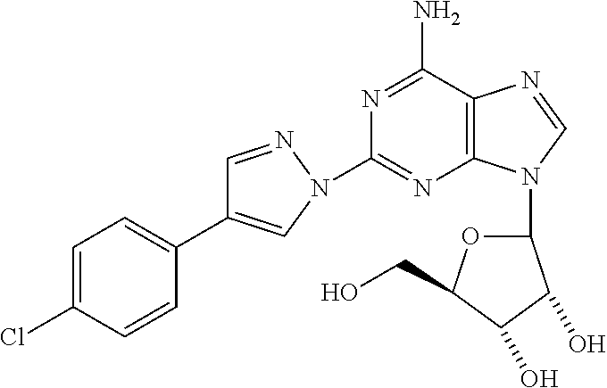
N1=C(N)C2=C(N=C1N1C=C(C3=CC=C(Cl)C=C3)C=N1)N(C1OC(CO)C(O)C1O)C=N2
